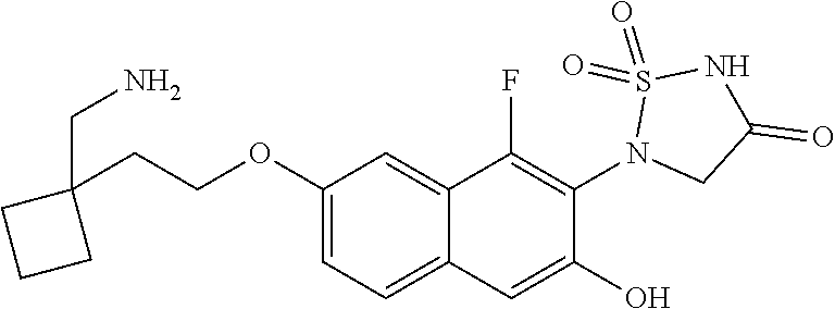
C1(OCCC2(CN)CCC2)=CC=C2C(=C1)C(F)=C(N1CC(=O)NS1(=O)=O)C(O)=C2
